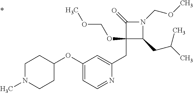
C1(CC2=CC(OC3CCN(C)CC3)=CC=N2)(OCOC)C(CC(C)C)N(COC)C1=O
